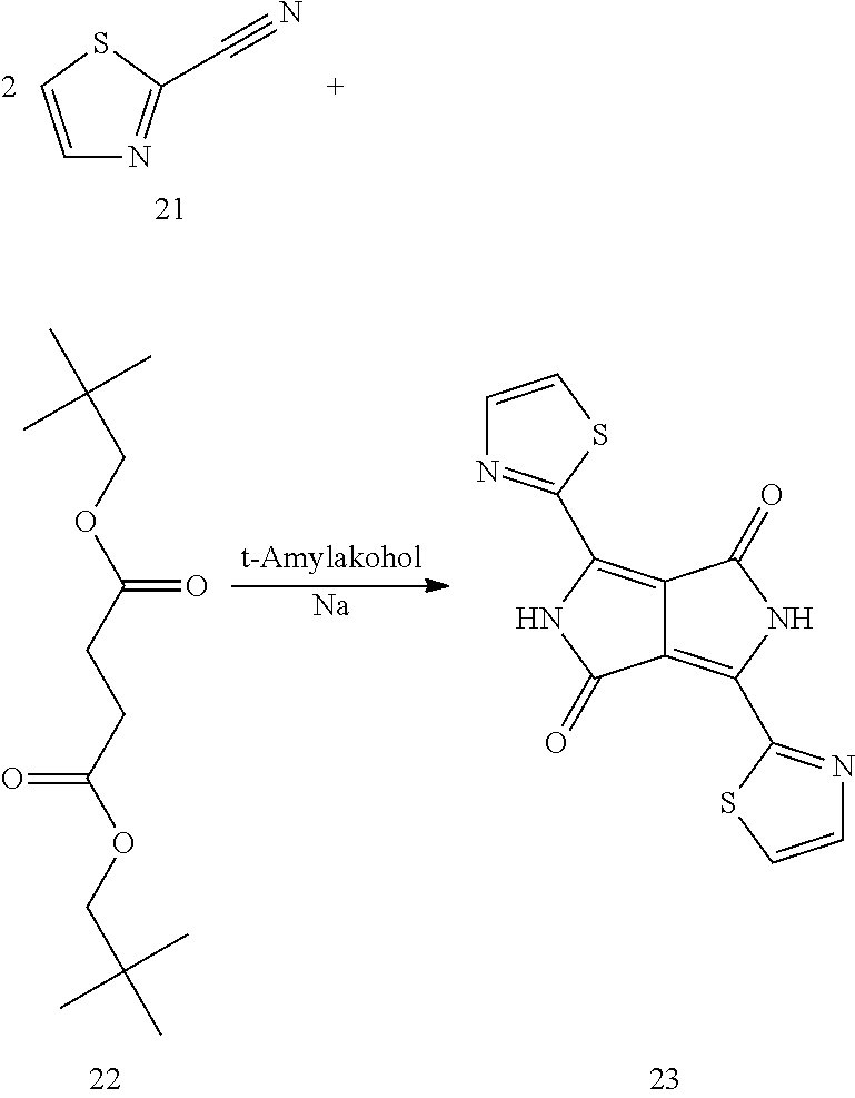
C1=CSC(C#N)=N1.CC(COC(CCC(OCC(C)(C)C)=O)=O)(C)C.[Na].C12=C(C3=NC=CS3)NC(=O)C1=C(C1=NC=CS1)NC2=O
